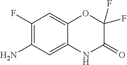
C1(F)=C(N)C=C2C(=C1)OC(F)(F)C(=O)N2
